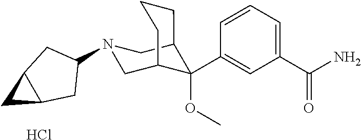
C1(C(N)=O)=CC=CC(C2(OC)C3CN(C4CC5C(C4)C5)CC2CCC3)=C1.Cl
